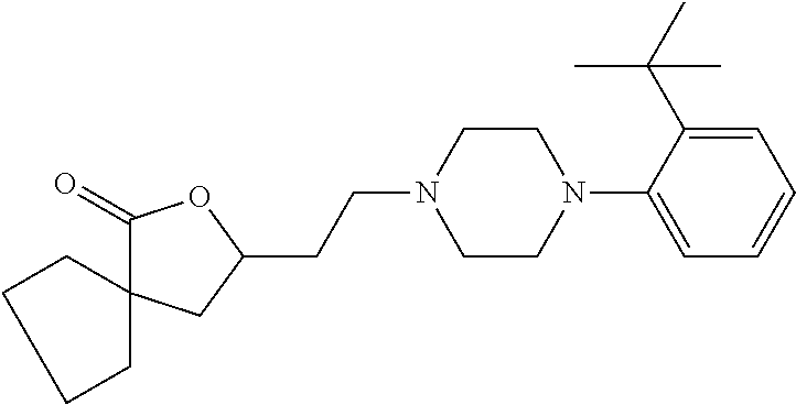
C1(=O)C2(CC(CCN3CCN(C4=CC=CC=C4C(C)(C)C)CC3)O1)CCCC2
